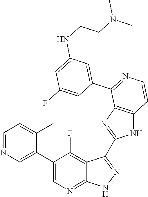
C1=NC=C(C2=CN=C3C(=C2F)C(C2=NC4=C(N2)C=CN=C4C2=CC(NCCN(C)C)=CC(F)=C2)=N[N H]3)C(C)=C1
